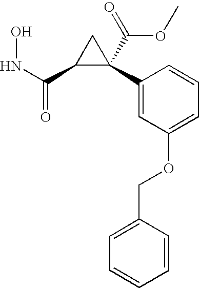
N(C(=O)C1C(C(=O)OC)(C2=CC(OCC3=CC=CC=C3)=CC=C2)C1)O
